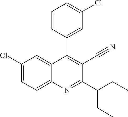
C1(Cl)=CC=C2C(=C1)C(C1=CC(Cl)=CC=C1)=C(C#N)C(C(CC)CC)=N2
